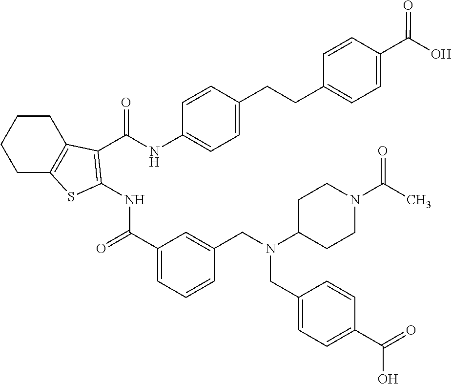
C1CC2=C(CC1)SC(NC(=O)C1=CC=CC(CN(CC3=CC=C(C(=O)O)C=C3)C3CCN(C(C)=O)CC3)=C1)=C2C(NC1=CC=C(CCC2=CC=C(C(O)=O)C=C2)C=C1)=O
